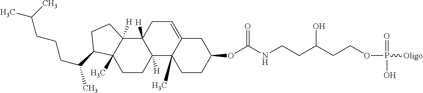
C(CCCC(C)C1C2(C)C([H])(C3([H])C([H])(CC2)C2(C)C(=CC3)CC(OC(NCCC(CCOP(O)(=O)[Oligo])O)=O)CC2)CC1)(C)C
